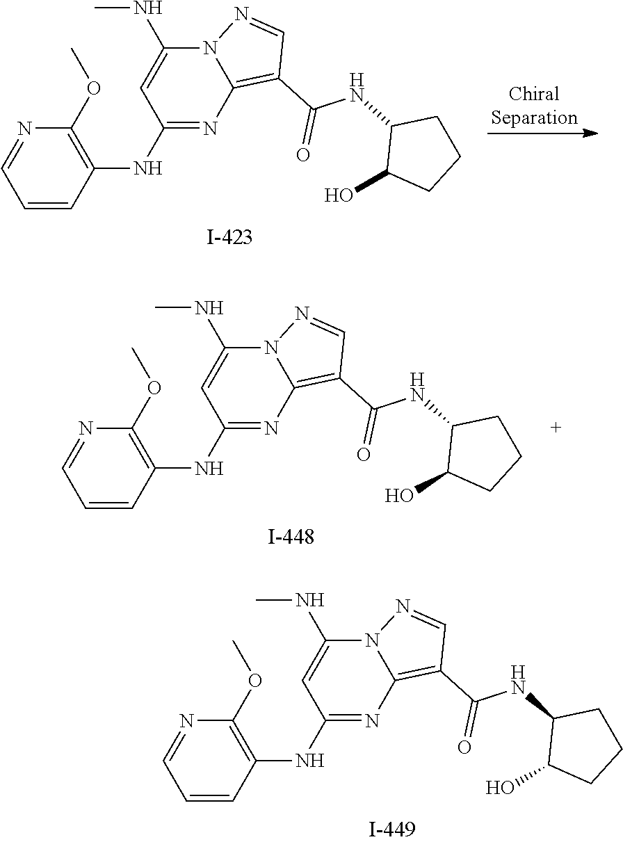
C1=CC(NC2=NC3=C(C(NC4C(O)CCC4)=O)C=NN3C(NC)=C2)=C(OC)N=C1.C1=CC(NC2=NC3=C(C(NC4C(O)CCC4)=O)C=NN3C(NC)=C2)=C(OC)N=C1.C1=CC(NC2=NC3=C(C(NC4C(O)CCC4)=O)C=NN3C(NC)=C2)=C(OC)N=C1
